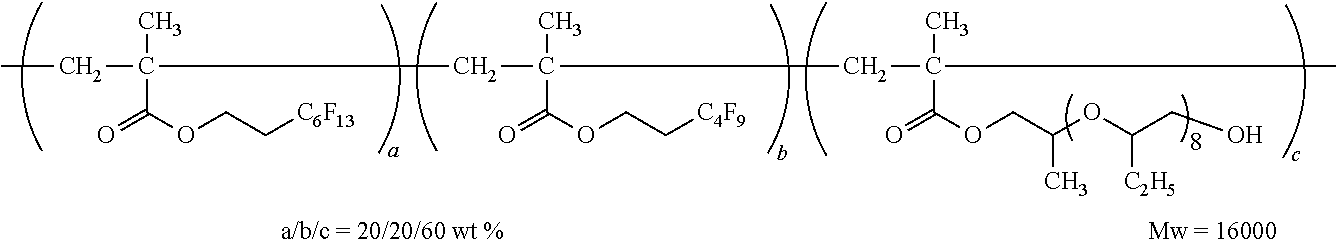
CCC(C)(C(OCC[C6F13])=O)CC(C)(C(OCC[C4F9])=O)CC(C)(C(OCC(OC([C2H5])CO)C)=O)C
